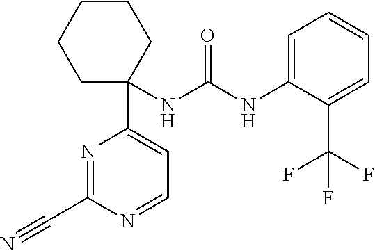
C1=C(NC(NC2(C3=CC=NC(C#N)=N3)CCCCC2)=O)C(C(F)(F)F)=CC=C1
